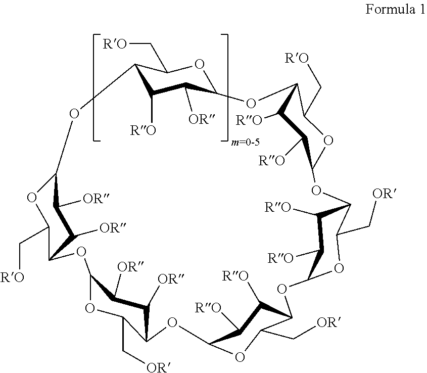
C12C([RO])C([OR])C(OC1C[RO])OC1C([RO])C([RO])C(OC1C[RO])OC1C([RO])C([RO])C(OC1C[OR])OC1C([RO])C([RO])C(OC1C[OR])OC1C([OR])C([OR])C(OC1C[OR])OC1C(C[RO])OC(C([OR])C1[OR])O2
